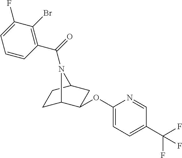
C1C2C(OC3=CC=C(C(F)(F)F)C=N3)CC(C1)N2C(=O)C1=C(Br)C(F)=CC=C1
